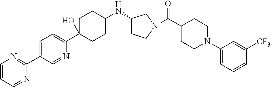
C1(NC2CCC(C3=CC=C(C4=NC=CC=N4)C=N3)(O)CC2)CCN(C(C2CCN(C3=CC=CC([CF3])=C3)CC2)=O)C1
